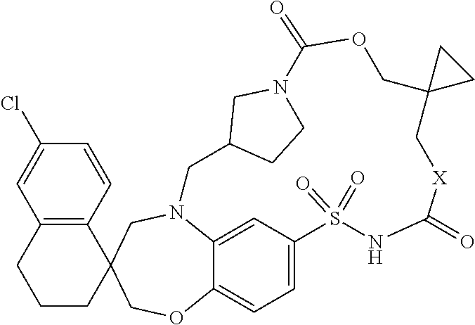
N12C3=CC(=CC=C3OCC3(C4=C(C=C(Cl)C=C4)CCC3)C1)S(=O)(=O)NC(=O)[X]CC1(COC(=O)N3CCC(C2)C3)CC1
